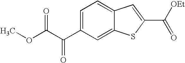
C1=C(C(=O)C(=O)OC)C=C2C(=C1)C=C(C([OEt])=O)S2
